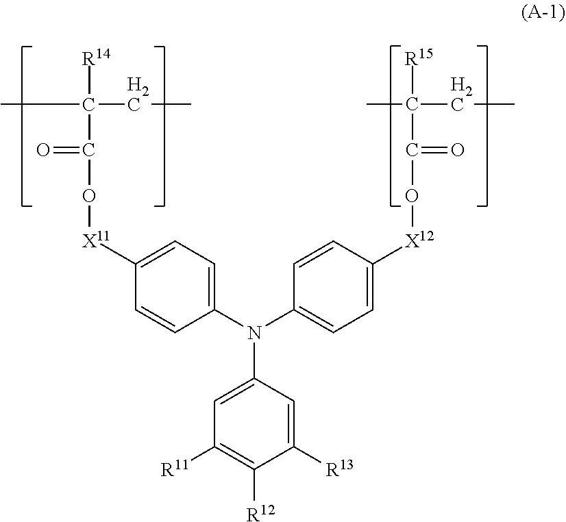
C1([R11])=C([R12])C([R13])=CC(N(C2=CC=C([X12]OC(C([R15])(CC)C)=O)C=C2)C2=CC=C([X11]OC(C([R14])(CC)C)=O)C=C2)=C1
